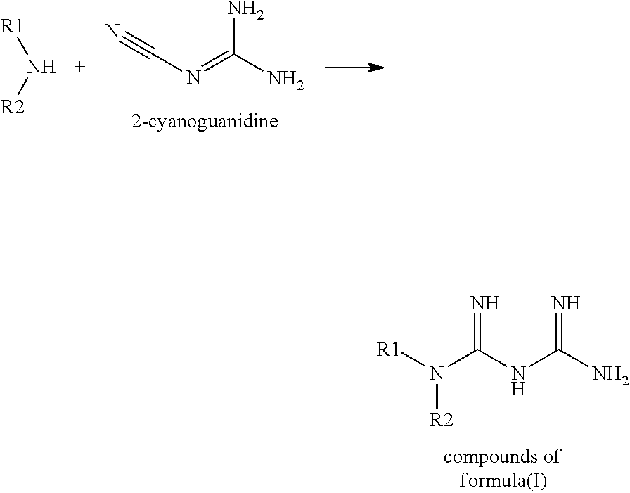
[R1]N(C(NC(N)=N)=N)[R2].N#CN=C(N)N.[R1]N[R2]
